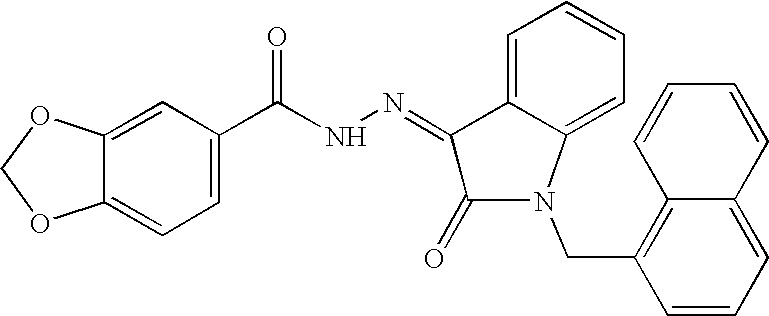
C1=C2C(=CC=C1C(NN=C1C3=CC=CC=C3N(CC3=C4C(=CC=C3)C=CC=C4)C1=O)=O)OCO2
